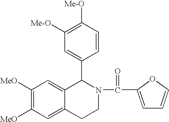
C1([Me-O])=C([Me-O])C=CC(C2C3=CC([MeO])=C([MeO])C=C3CCN2C(=O)C2=CC=CO2)=C1
